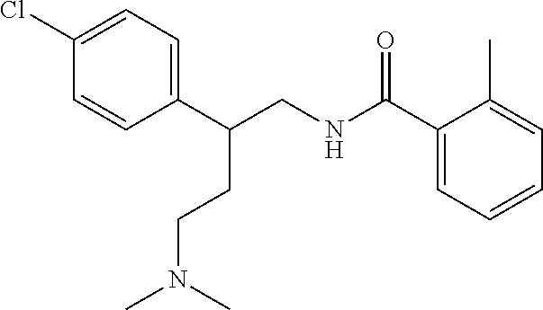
C1=C(Cl)C=CC(C(CNC(C2=CC=CC=C2C)=O)CCN(C)C)=C1
